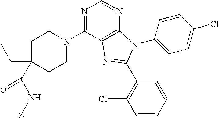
N1=C(N2CCC(CC)(C(N[Z])=O)CC2)C2=C(N=C1)N(C1=CC=C(Cl)C=C1)C(C1=C(Cl)C=CC=C1)=N2
